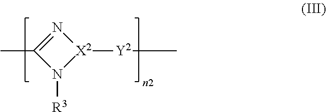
N1([R3])[X2]([Y2]C)N=C1C
